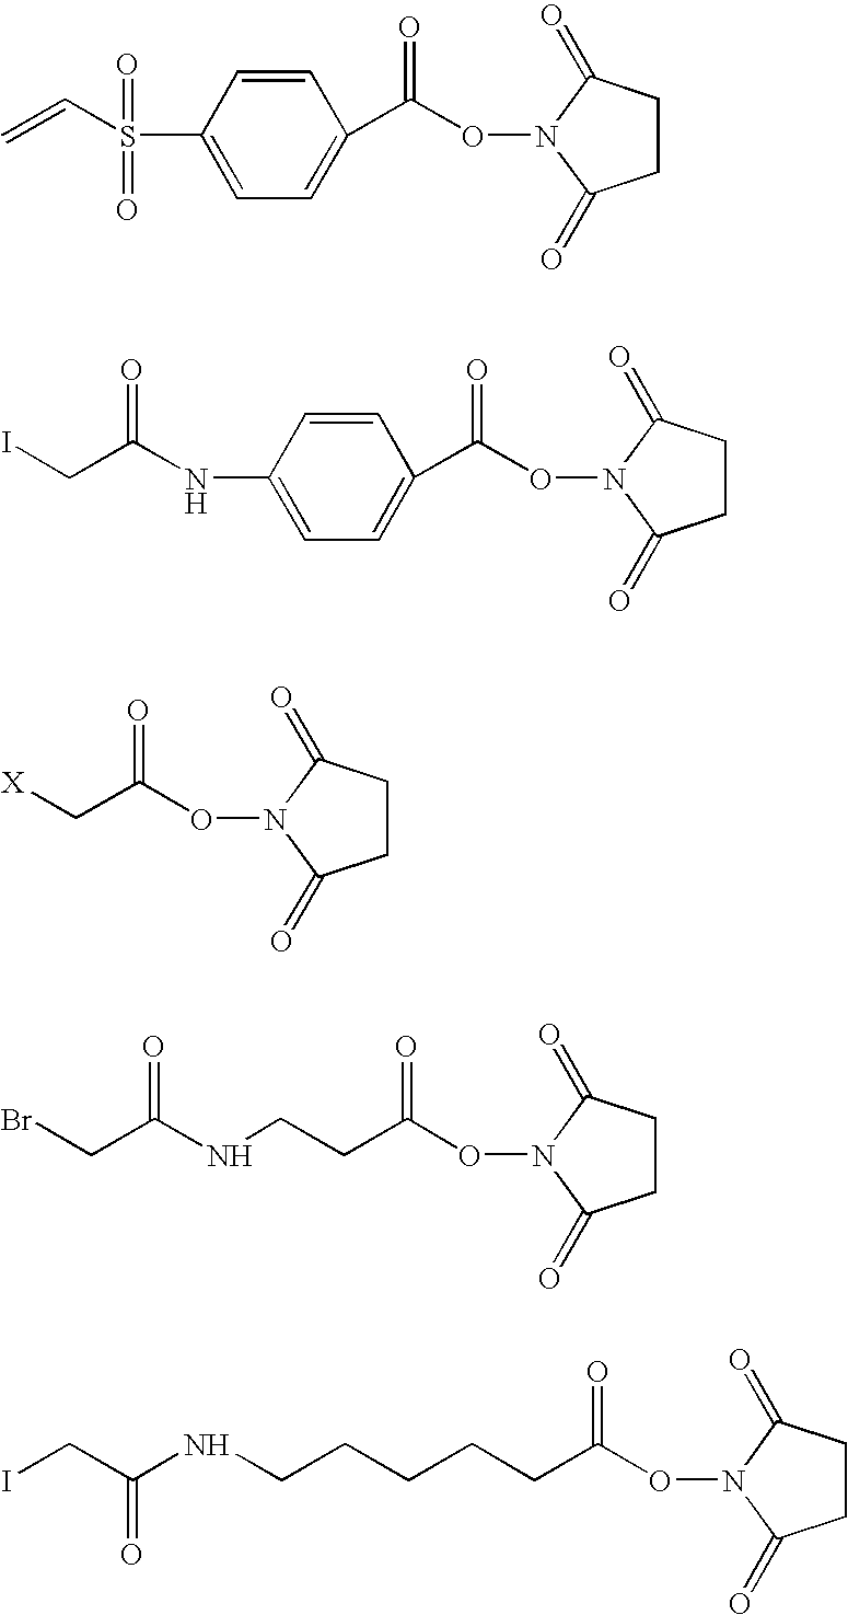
C=CS(C1=CC=C(C(ON2C(=O)CCC2=O)=O)C=C1)(=O)=O.N(C1=CC=C(C(ON2C(=O)CCC2=O)=O)C=C1)C(CI)=O.C(C(ON1C(=O)CCC1=O)=O)[X].C(C(ON1C(=O)CCC1=O)=O)CNC(CBr)=O.C(C(ON1C(=O)CCC1=O)=O)CCCCNC(CI)=O
